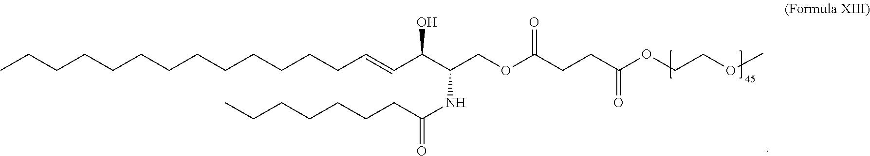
CCCCCCCCCCCCCC=CC(C(COC(CCC(=O)OCCOC)=O)NC(CCCCCCC)=O)O
